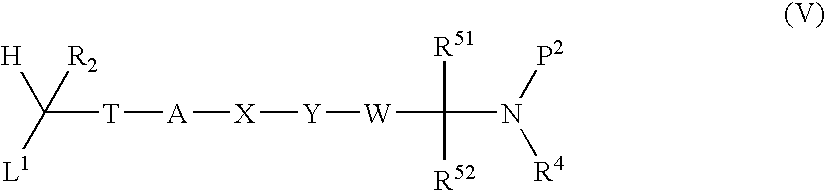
[L1]C([T][A][X][Y][W]C([R51])([R52])N([P2])[R4])([R2])[H]
